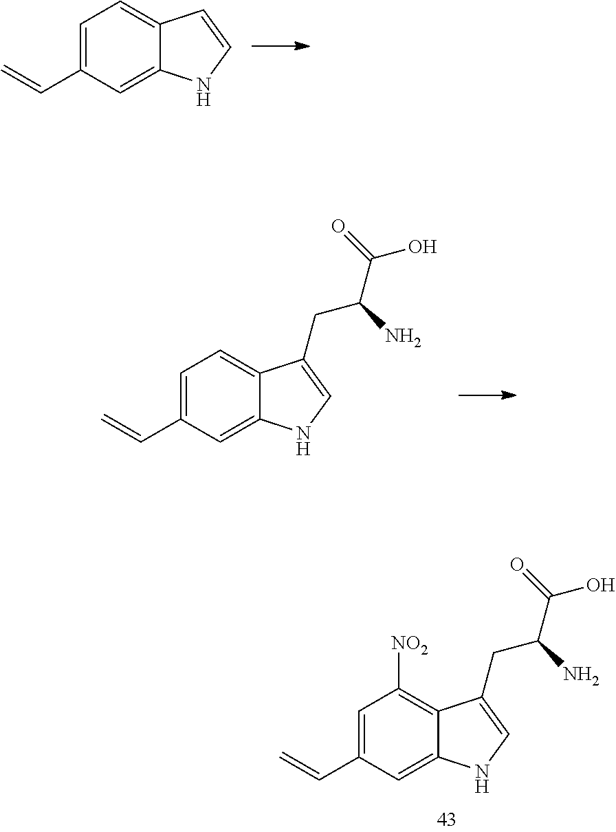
C1=C(C=C)C=C2C(=C1)C=CN2.C1=C(C=C)C=C2C(=C1)C(CC(N)C(O)=O)=CN2.C1=C(C=C)C=C2C(=C1[NO2])C(CC(N)C(O)=O)=CN2
